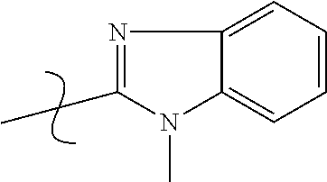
C1(CC)=NC2=CC=CC=C2N1C
